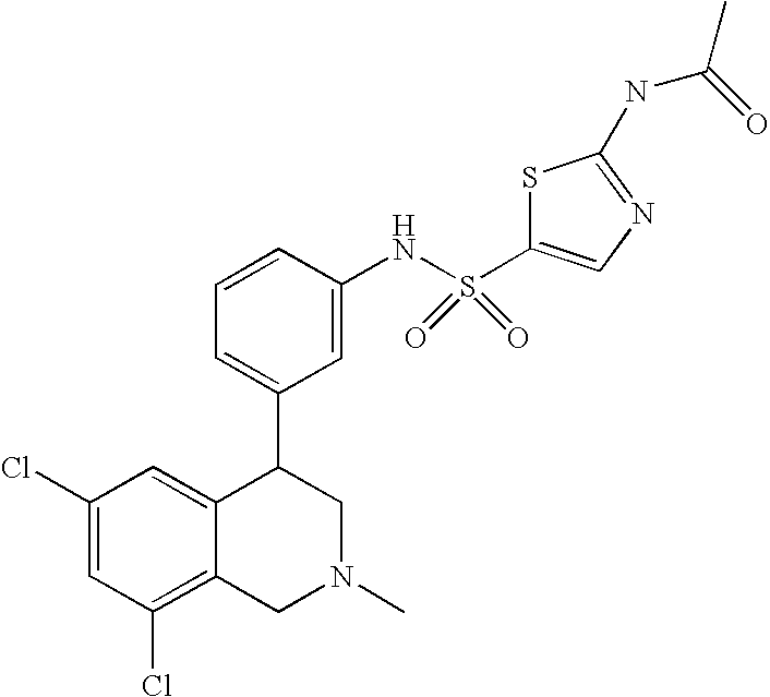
C1(Cl)=C2C(=CC(Cl)=C1)C(C1=CC=CC(NS(=O)(=O)C3=CN=C(NC(C)=O)S3)=C1)CN(C)C2
